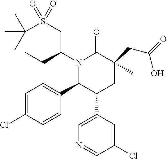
C1=C(Cl)C=CC(C2C(C3=CN=CC(Cl)=C3)CC(C)(CC(=O)O)C(=O)N2C(CC)CS(C(C)(C)C)(=O)=O)=C1
